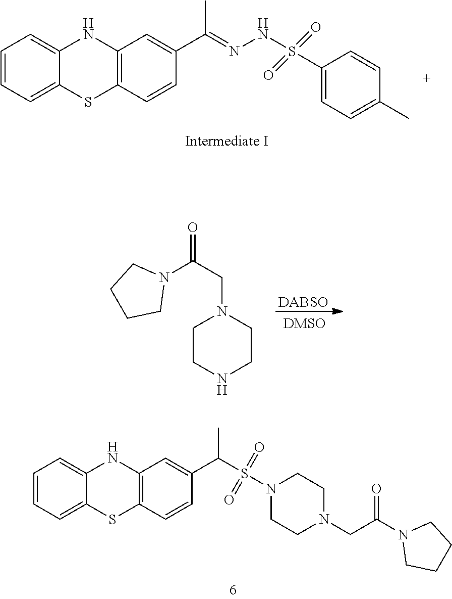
C1=CC=C2C(=C1)NC1=C(S2)C=CC(C(=NNS(C2=CC=C(C)C=C2)(=O)=O)C)=C1.[DABSO].C1CNCCN1CC(=O)N1CCCC1.C1=CC=C2C(=C1)NC1=C(S2)C=CC(C(S(N2CCN(CC(N3CCCC3)=O)CC2)(=O)=O)C)=C1
